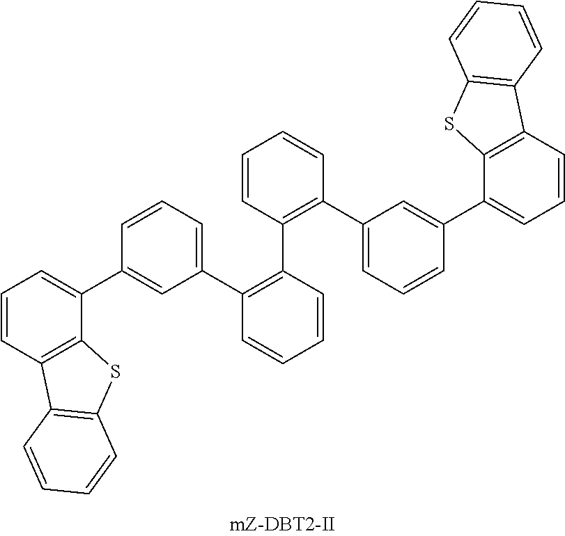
C1=CC2=C(C(C3=CC(C4=C(C5=C(C6=CC=CC(C7=CC=CC8=C7SC7=C8C=CC=C7)=C6)C=CC=C5)C=CC=C4)=CC=C3)=C1)SC1=C2C=CC=C1
